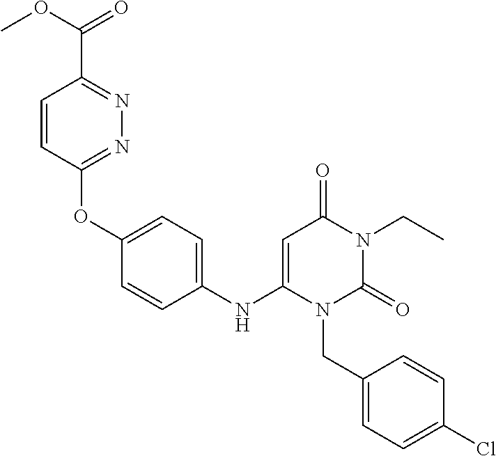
C1=CC(OC2=CC=C(NC3=CC(=O)N(CC)C(=O)N3CC3=CC=C(Cl)C=C3)C=C2)=NN=C1C(OC)=O
